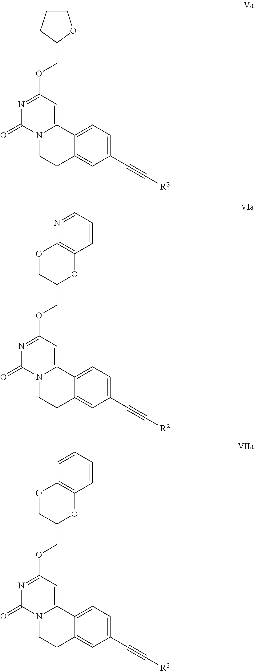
N12CCC3=CC(C#C[R2])=CC=C3C1=CC(OCC1OCCC1)=NC2=O.N12CCC3=CC(C#C[R2])=CC=C3C1=CC(OCC1OC3=C(OC1)N=CC=C3)=NC2=O.N12CCC3=CC(C#C[R2])=CC=C3C1=CC(OCC1OC3=C(OC1)C=CC=C3)=NC2=O
